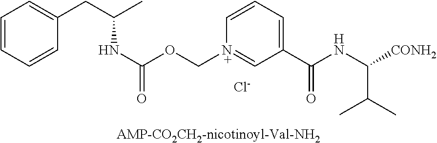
C1=CC=CC(CC(C)NC(OC[N+]2=CC(C(NC([CONH2])C(C)C)=O)=CC=C2)=O)=C1.[Cl-]
